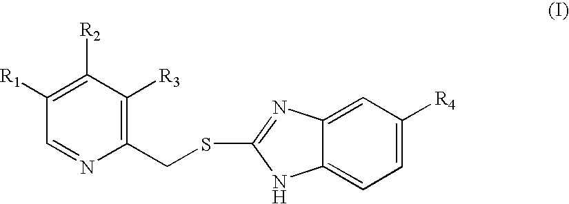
C1(CSC2=NC3=CC([R4])=CC=C3N2)=C([R3])C([R2])=C([R1])C=N1
